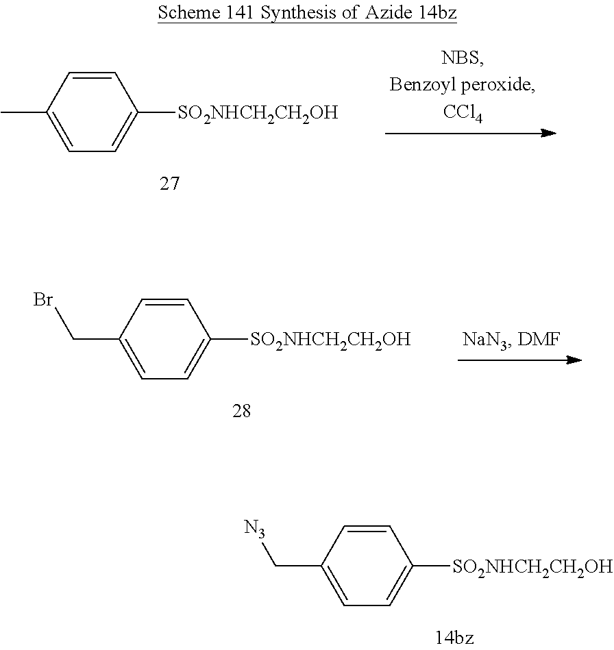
C1=CC(C[N3])=CC=C1[SO2NHCH2CH2OH].C1=CC(C)=CC=C1[SO2NHCH2CH2OH].C1=CC(CBr)=CC=C1[SO2NHCH2CH2OH]
